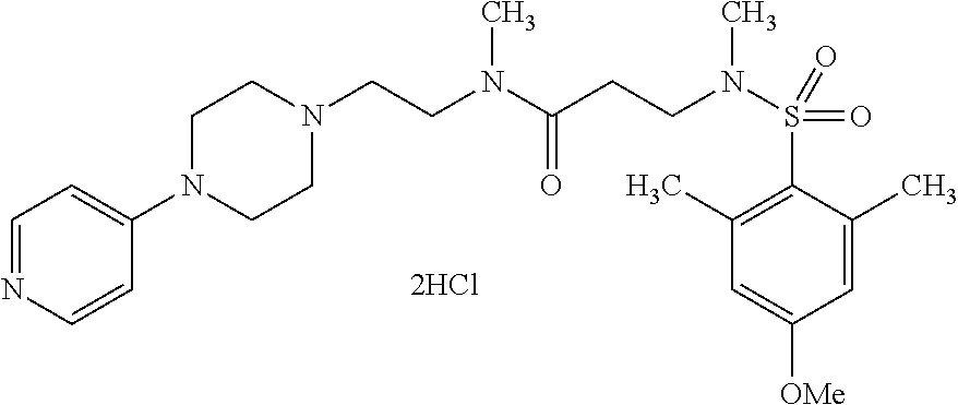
CN(C(CCN(S(=O)(=O)C1=C(C)C=C([OMe])C=C1C)C)=O)CCN1CCN(C2=CC=NC=C2)CC1
